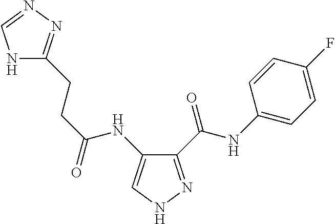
C(C(=O)NC1=CNN=C1C(NC1=CC=C(F)C=C1)=O)CC1=NN=CN1
